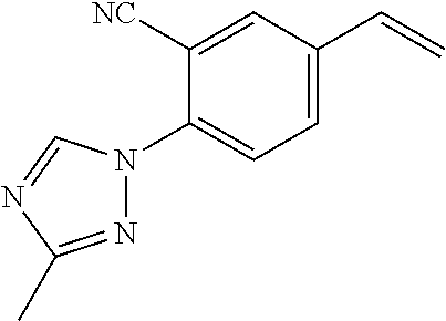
C1([NC])=CC(C=C)=CC=C1N1N=C(C)N=C1
